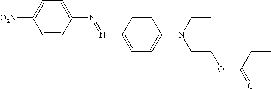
C1=CC(N=NC2=CC=C(N(CC)CCOC(=O)C=C)C=C2)=CC=C1[O2N]
